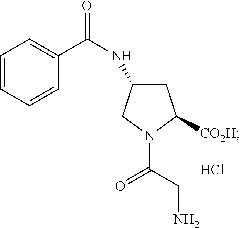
C1=CC=CC(C(NC2CC([CO2H])N(C(CN)=O)C2)=O)=C1.Cl
